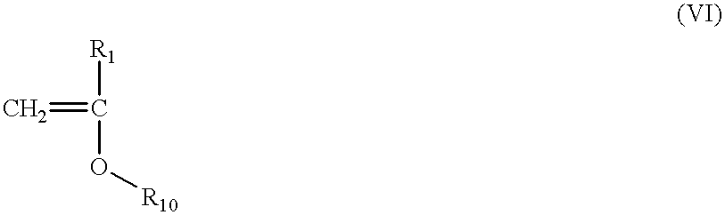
C=C([R1])O[R10]
